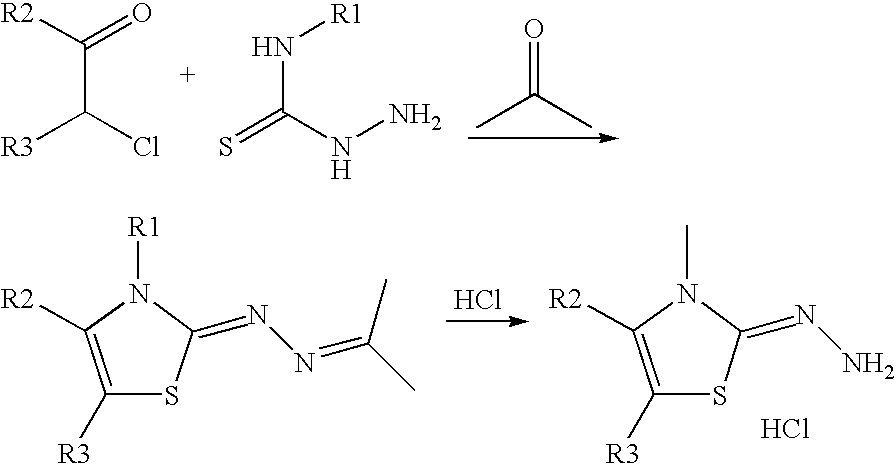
C(C([R2])=O)(Cl)[R3].N(C(=S)NN)[R1].O=C(C)C.C1([R3])=C([R2])N([R1])C(=NN=C(C)C)S1.Cl.C1([R3])=C([R2])N(C)C(=NN)S1.Cl
